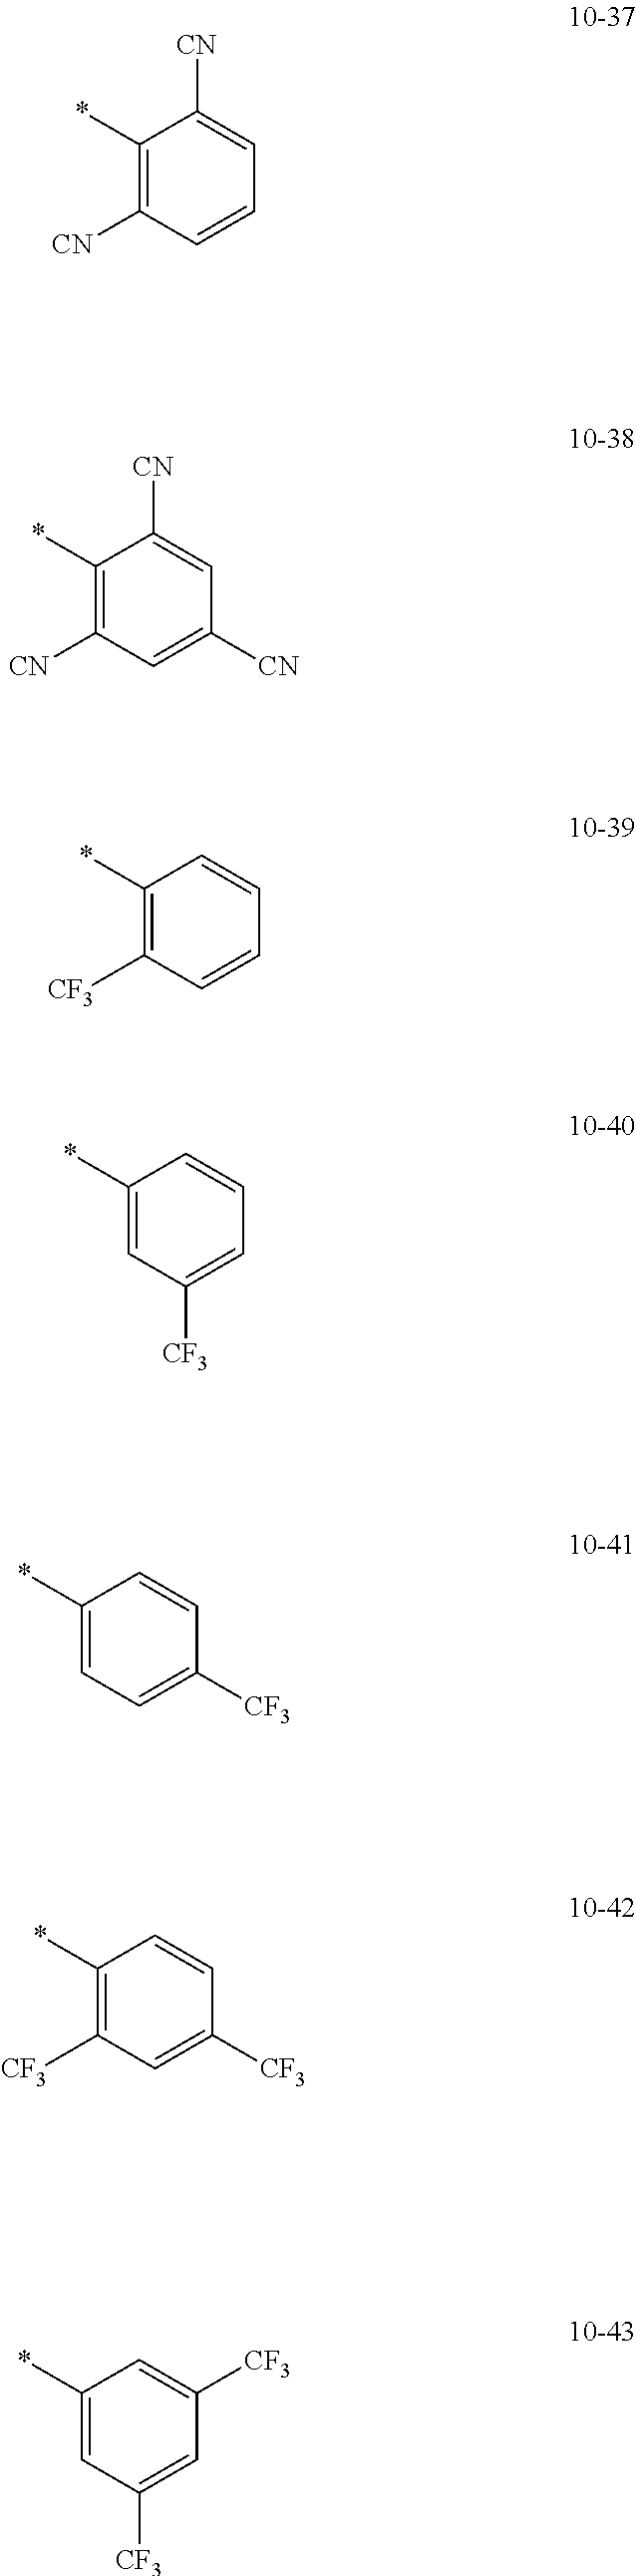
C1(*)=C([CN])C=C([CN])C=C1[CN].C1(*)=C([CF3])C=CC=C1.C1(*)=CC([CF3])=CC=C1.C1(*)=CC=C([CF3])C=C1.C1(*)=C([CF3])C=C([CF3])C=C1.C1(*)=CC([CF3])=CC([CF3])=C1.C1(*)=C([CN])C=CC=C1[CN]
